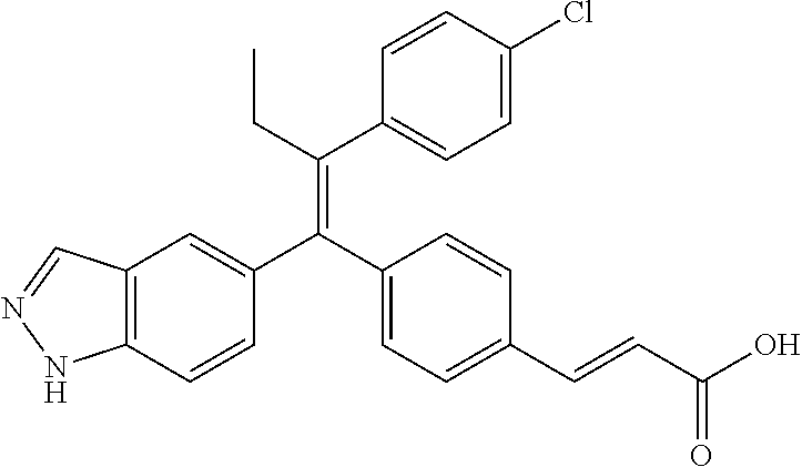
C12=C(C=CC(C(C3=CC=C(C=CC(O)=O)C=C3)=C(CC)C3=CC=C(Cl)C=C3)=C1)NN=C2
